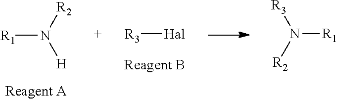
[R3][Hal].[R1]N([R2])[R3].[R1]N([H])[R2]
